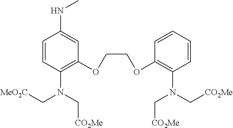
C1=CC(N(C[MeO2C])C[CO2Me])=C(OCCOC2=C(N(C[CO2Me])C[CO2Me])C=CC=C2)C=C1NC
